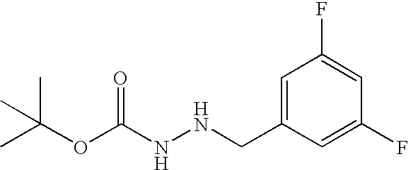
C1=C(CNNC(OC(C)(C)C)=O)C=C(F)C=C1F
